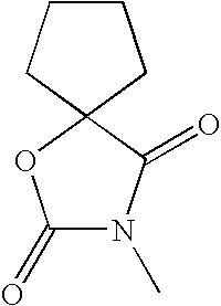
C1CCC2(C1)C(=O)N(C)C(=O)O2
